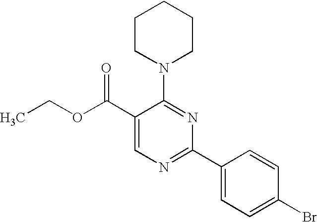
C1(C(OCC)=O)=CN=C(C2=CC=C(Br)C=C2)N=C1N1CCCCC1
